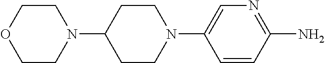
C1=CC(N)=NC=C1N1CCC(N2CCOCC2)CC1
